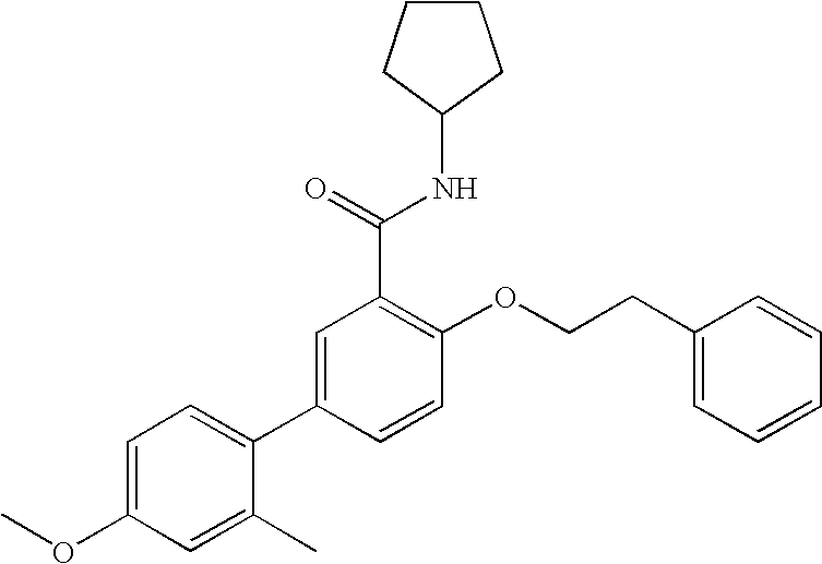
C1=C(OC)C=C(C)C(C2=CC(C(NC3CCCC3)=O)=C(OCCC3=CC=CC=C3)C=C2)=C1
